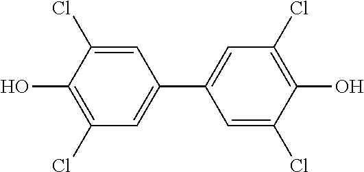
C1=C(Cl)C(O)=C(Cl)C=C1C1=CC(Cl)=C(O)C(Cl)=C1
